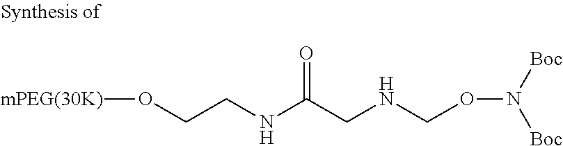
[mPEG(30K)]OCCNC(CNCON([Boc])[Boc])=O
